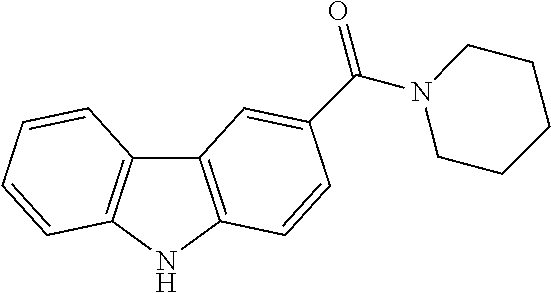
C12=C(NC3=C1C=CC=C3)C=CC(C(N1CCCCC1)=O)=C2
